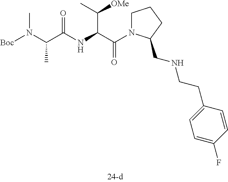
N(C(C([OMe])C)C(=O)N1CCCC1CNCCC1=CC=C(F)C=C1)C(=O)C(C)N(C)[Boc]
